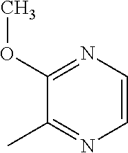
C1(OC)=NC=CN=C1C
